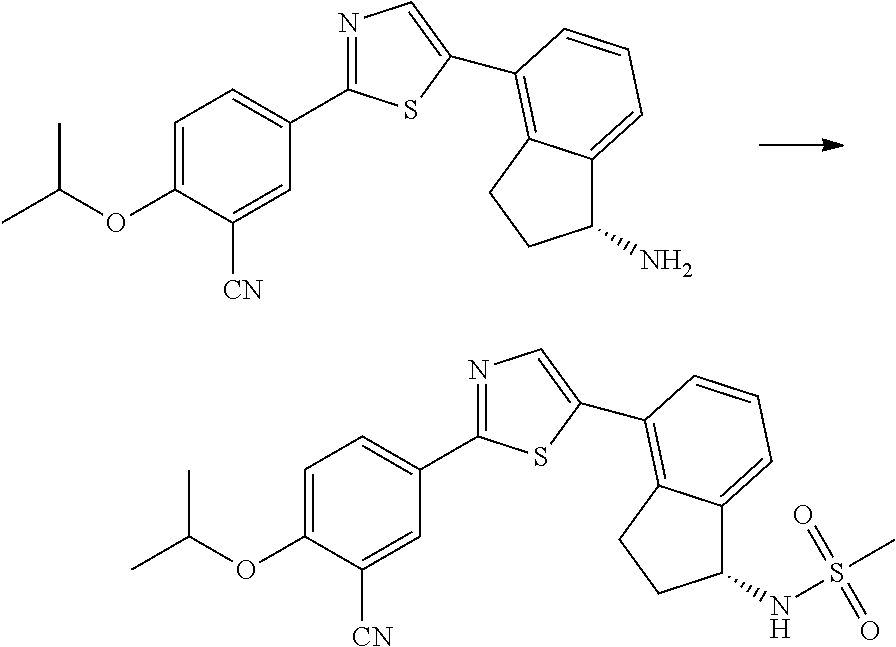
O(C1=CC=C(C2=NC=C(C3=C4C(=CC=C3)C(N)CC4)S2)C=C1[CN])C(C)C.O(C1=CC=C(C2=NC=C(C3=C4C(=CC=C3)C(NS(C)(=O)=O)CC4)S2)C=C1[CN])C(C)C
